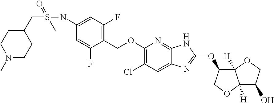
C1(COC2=C(Cl)C=C3C(=N2)NC(OC2C4([H])C([H])(OC2)C(O)CO4)=N3)=C(F)C=C(N=S(=O)(C)CC2CCN(C)CC2)C=C1F
